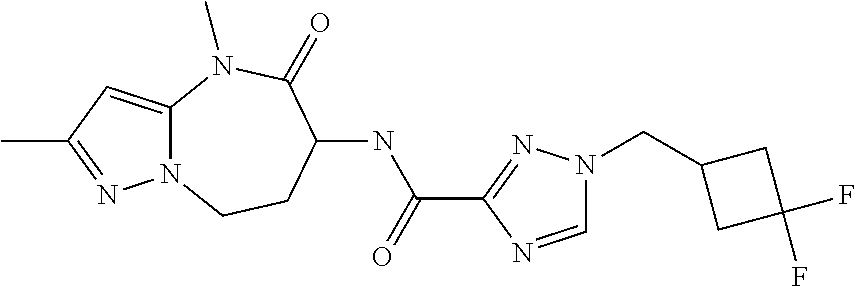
C12=CC(C)=NN1CCC(NC(=O)C1=NN(CC3CC(F)(F)C3)C=N1)C(=O)N2C
